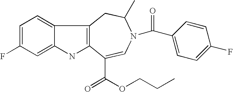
C1=C(F)C=C2C(=C1)C1=C(N2)C(C(=O)OCCC)=CN(C(C2=CC=C(F)C=C2)=O)C(C)C1
